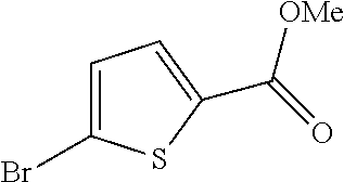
C1=C(Br)SC(C(=O)[OMe])=C1
